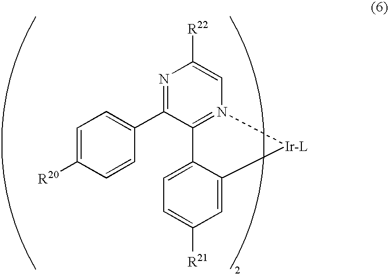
N1=C(C2=CC=C([R20])C=C2)C2=N(C=C1[R22])[Ir-L]C1=CC([R21])=CC=C21
